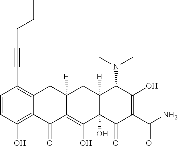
C(C1=C2C(=C(O)C=C1)C(=O)C1=C(O)C3(O)C([H])(CC1([H])C2)C(N(C)C)C(O)=C(C(N)=O)C3=O)#CCCC
